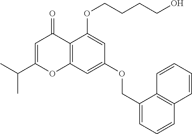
C1=C(C(C)C)OC2=C(C1=O)C(OCCCCO)=CC(OCC1=CC=CC3=C1C=CC=C3)=C2
